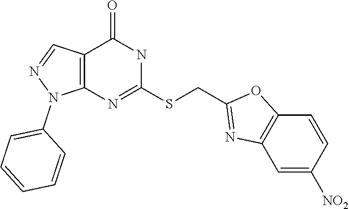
C12=C(N=C(SCC3=NC4=C(O3)C=CC([NO2])=C4)NC1=O)N(C1=CC=CC=C1)N=C2
